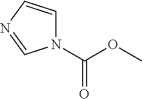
N1(C(OC)=O)C=CN=C1
